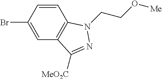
C1=CC2=C(C=C1Br)C([MeO2C])=NN2CCO[Me]
